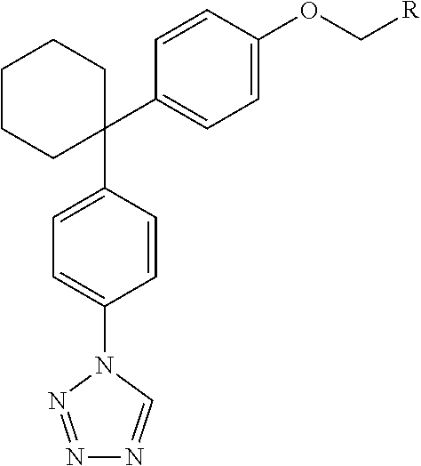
C1(C2=CC=C(OC[R])C=C2)(C2=CC=C(N3C=NN=N3)C=C2)CCCCC1
